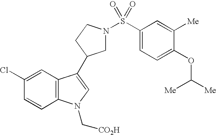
C1(Cl)=CC2=C(C=C1)N(C[CO2H])C=C2C1CN(S(C2=CC=C(OC([Me])[Me])C([Me])=C2)(=O)=O)CC1
